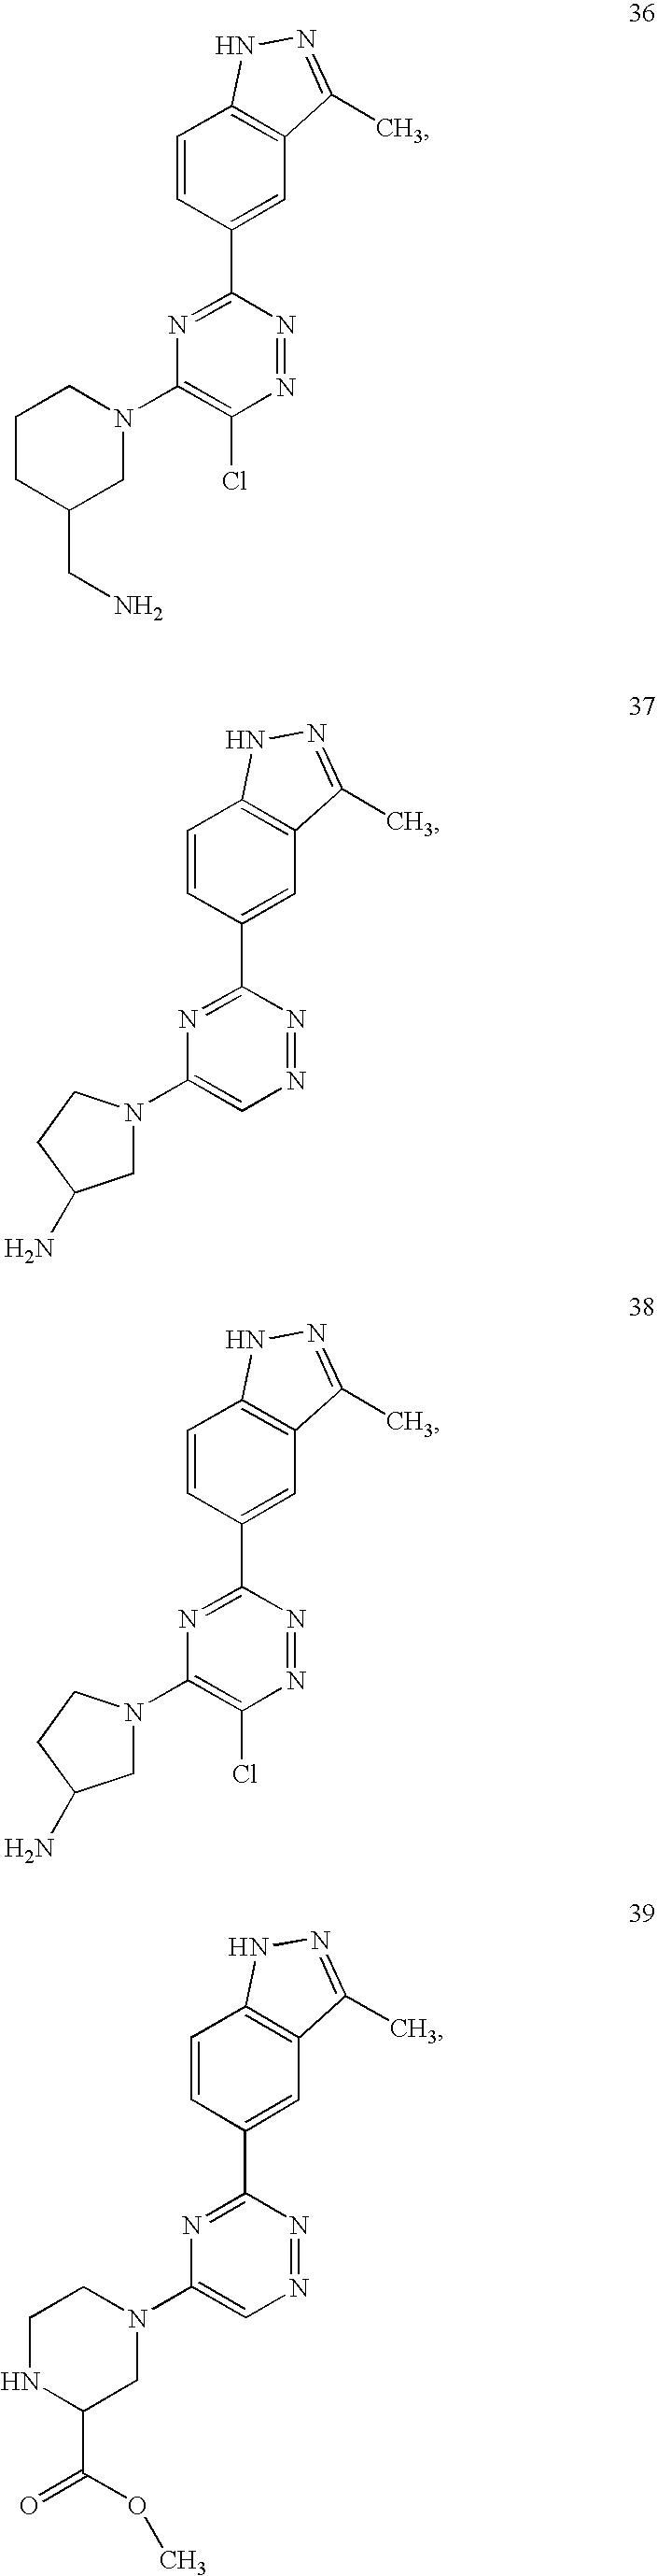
C1=CC(C2=NC(N3CCCC(CN)C3)=C(Cl)N=N2)=CC2=C1NN=C2C.C1=CC(C2=NC(N3CC(N)CC3)=CN=N2)=CC2=C1NN=C2C.C1=CC(C2=NC(N3CC(N)CC3)=C(Cl)N=N2)=CC2=C1NN=C2C.C1=CC(C2=NC(N3CCNC(C(OC)=O)C3)=CN=N2)=CC2=C1NN=C2C
